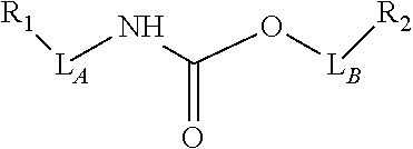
N([LA][R1])C(O[LB][R2])=O
